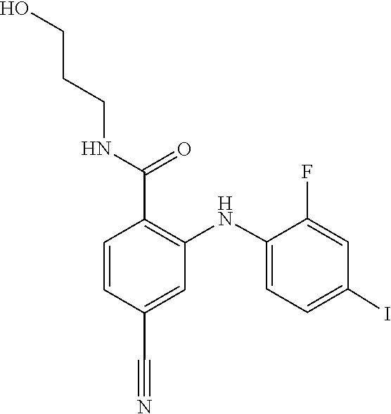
C1=C(NC2=C(C(NCCCO)=O)C=CC(C#N)=C2)C(F)=CC(I)=C1
